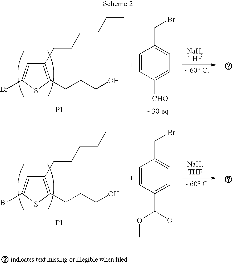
C1=CC([CHO])=CC=C1CBr.C1(CCCCCC)=C(CCCO)SC(Br)=C1.[P1].C1=CC(C(OC)OC)=CC=C1CBr.C1(CCCCCC)=C(CCCO)SC(Br)=C1.[P1]
